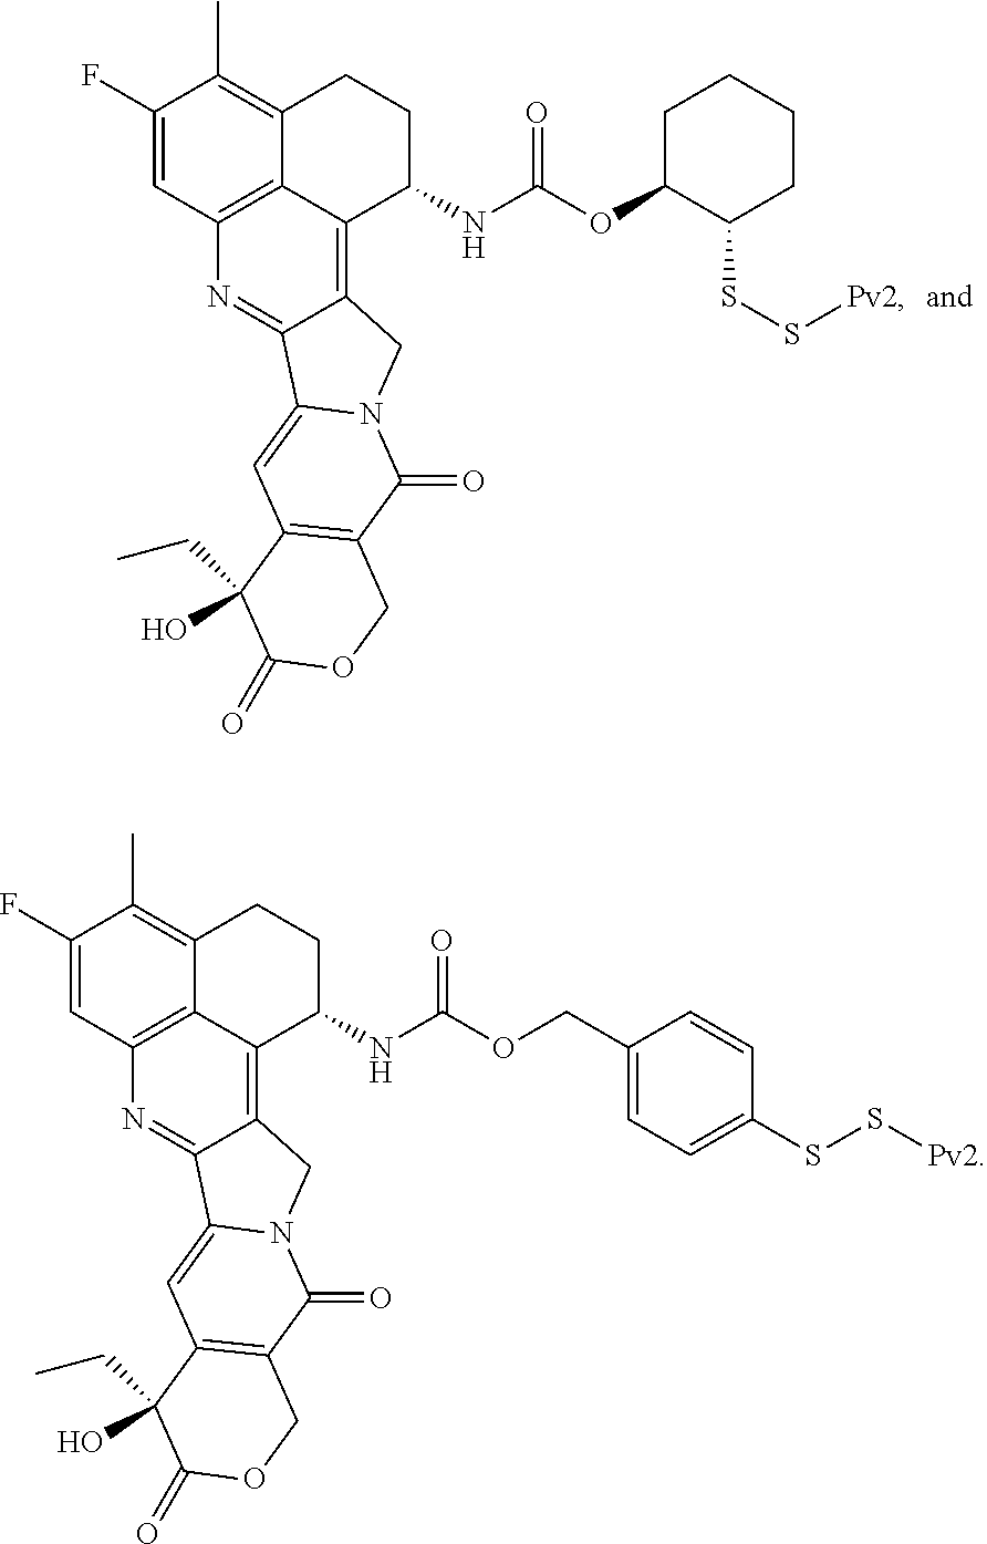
C1(F)=CC2=C3C(=C1C)CCC(NC(OCC1=CC=C(SS[Pv2])C=C1)=O)C3=C1C(=N2)C2=CC3=C(C(=O)N2C1)COC(=O)C3(O)CC.C1(F)=CC2=C3C(=C1C)CCC(NC(OC1C(SS[Pv2])CCCC1)=O)C3=C1C(=N2)C2=CC3=C(C(=O)N2C1)COC(=O)C3(O)CC
